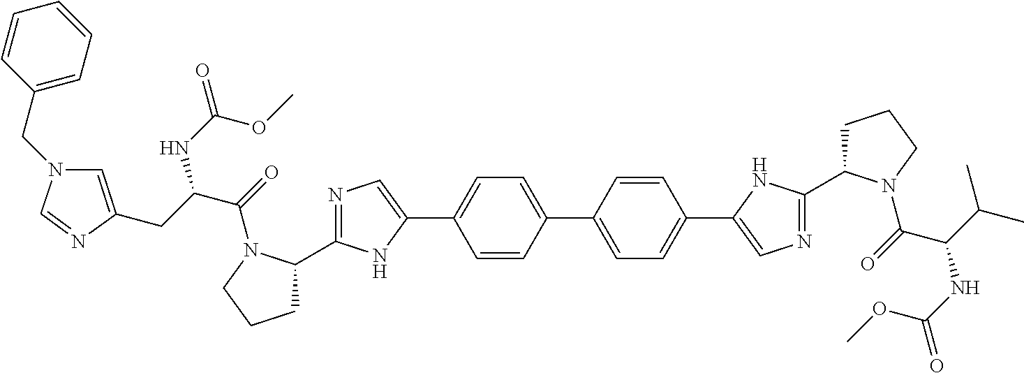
C1=CC(C2=CC=C(C3=CN=C(C4CCCN4C(=O)C(C(C)C)NC(=O)OC)N3)C=C2)=CC=C1C1=CN=C(C2CCCN2C(=O)C(CC2=CN(CC3=CC=CC=C3)C=N2)NC(OC)=O)N1
